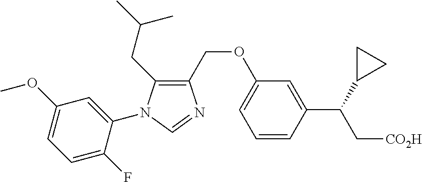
C1(COC2=CC=CC(C(C3CC3)C[CO2H])=C2)=C(CC(C)C)N(C2=CC(OC)=CC=C2F)C=N1
